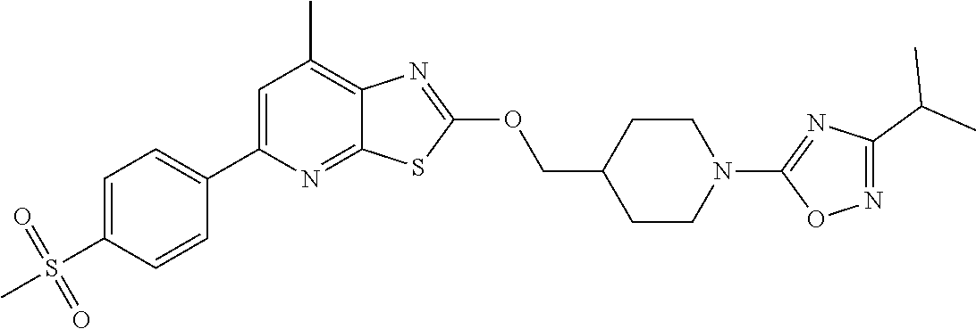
C1=C(C2=CC=C(S(=O)(=O)C)C=C2)N=C2C(=C1C)N=C(OCC1CCN(C3=NC(C(C)C)=NO3)CC1)S2
